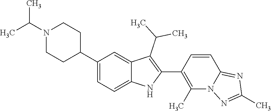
N1(C(C)C)CCC(C2=CC=C3C(=C2)C(C(C)C)=C(C2=C(C)N4C(=NC(C)=N4)C=C2)N3)CC1
